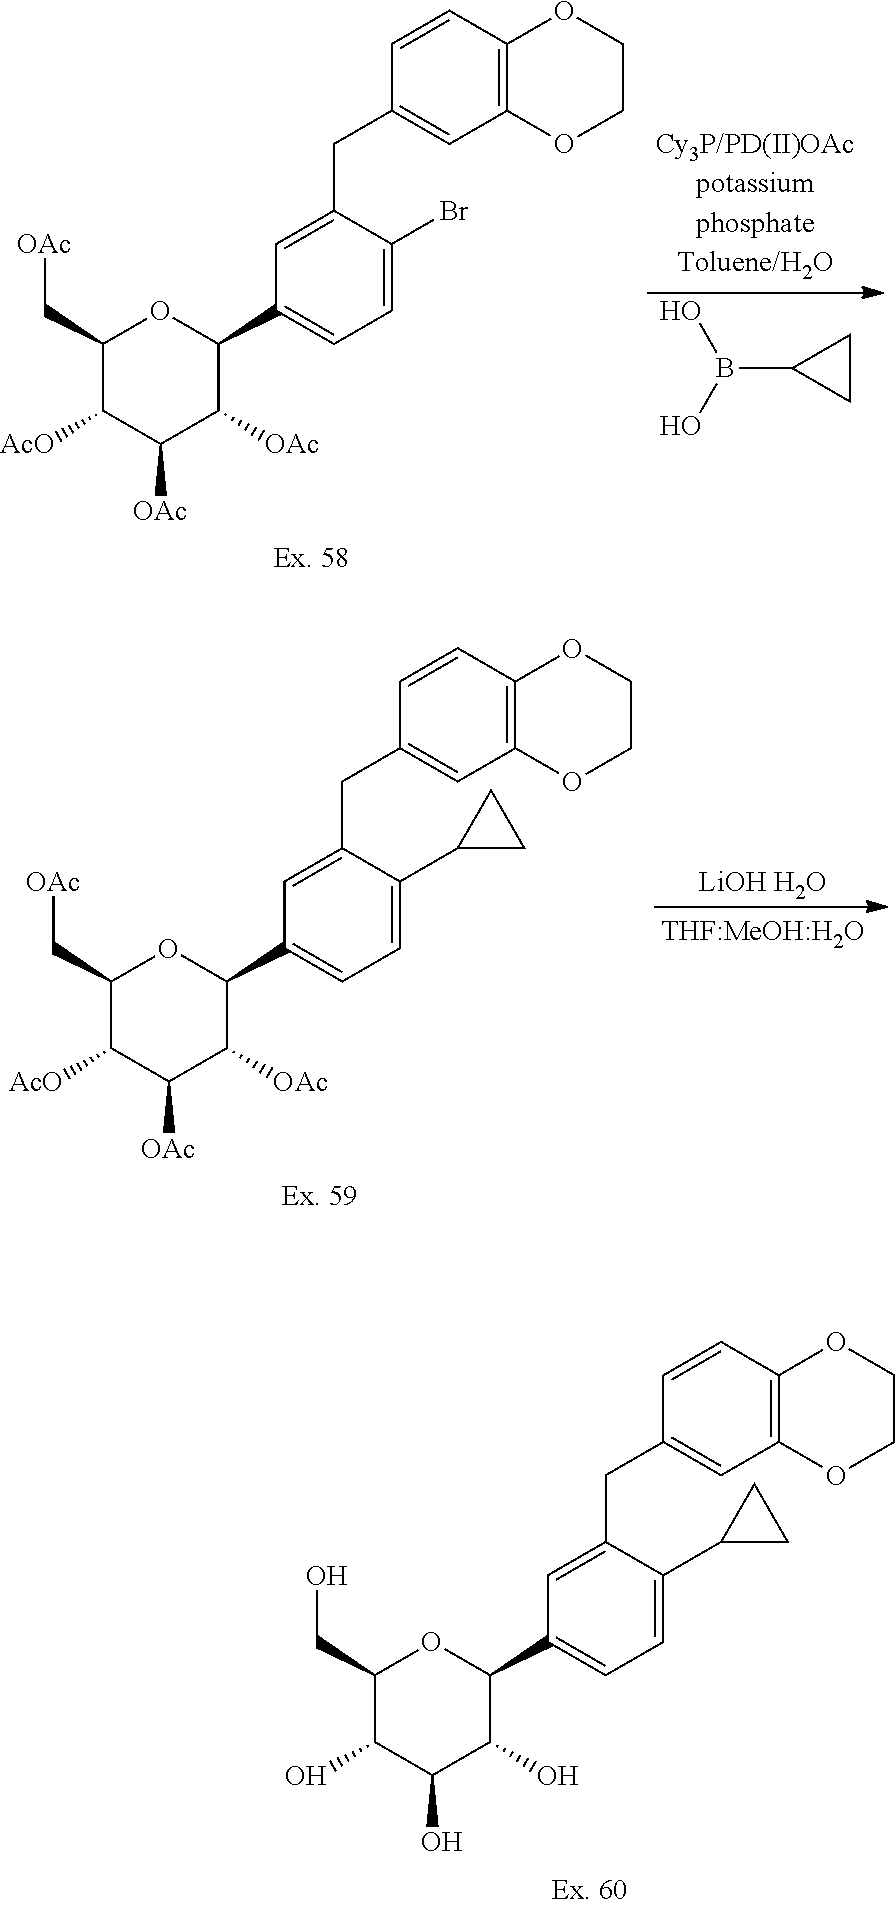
C1(CO)C(O)C(O)C(O)C(C2=CC=C(C3CC3)C(CC3=CC4=C(C=C3)OCCO4)=C2)O1.C1(C[OAc])C([AcO])C([OAc])C([OAc])C(C2=CC=C(Br)C(CC3=CC4=C(C=C3)OCCO4)=C2)O1.OB(O)C1CC1.C1(C[OAc])C([AcO])C([OAc])C([OAc])C(C2=CC=C(C3CC3)C(CC3=CC4=C(C=C3)OCCO4)=C2)O1.[LiOH H2O]
